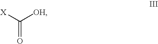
O=C([X])[OH]
